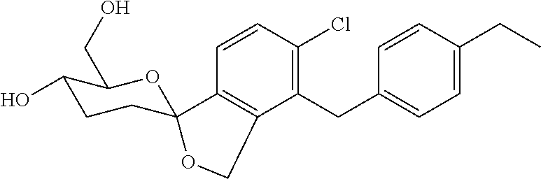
C1=CC(Cl)=C(CC2=CC=C(CC)C=C2)C2=C1C1(CCC(O)C(CO)O1)OC2
